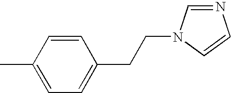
C1=CC(C)=CC=C1CCN1C=NC=C1
